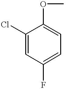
C1(F)=CC=C(OC)C(Cl)=C1
